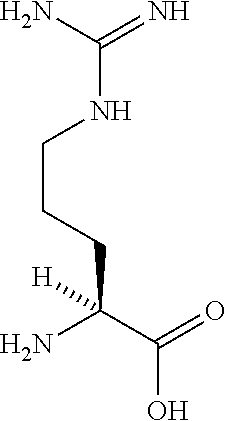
C(=O)(C(N)([H])CCCNC(=N)N)O
